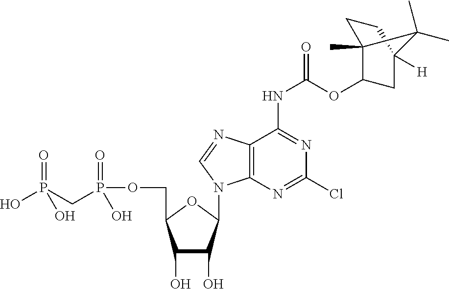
C1(O)C(O)C(N2C3=C(C(NC(OC4C5(C)CCC([H])(C4)C5(C)C)=O)=NC(Cl)=N3)N=C2)OC1COP(CP(=O)(O)O)(=O)O
